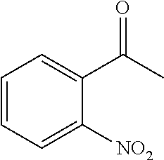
C1=CC=C([NO2])C(C(C)=O)=C1
